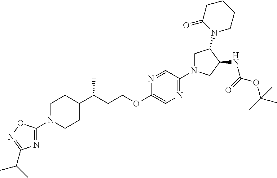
C1C(N2CCCCC2=O)C(NC(OC(C)(C)C)=O)CN1C1=NC=C(OCCC(C2CCN(C3=NC(C(C)C)=NO3)CC2)C)N=C1
